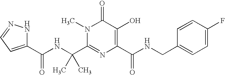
C1(C(NC(C2=NC(C(NCC3=CC=C(F)C=C3)=O)=C(O)C(=O)N2C)(C)C)=O)=CC=NN1
